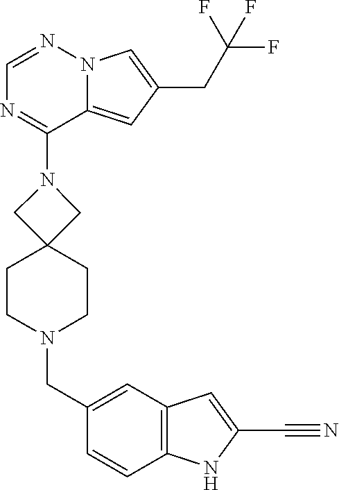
N12C(=CC(CC(F)(F)F)=C1)C(N1CC3(CCN(CC4=CC5=C(C=C4)NC(C#N)=C5)CC3)C1)=NC=N2
